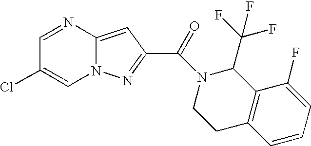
C1=NC2=CC(C(=O)N3C(C(F)(F)F)C4=C(CC3)C=CC=C4F)=NN2C=C1Cl
